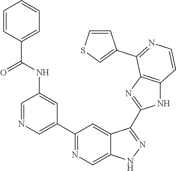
C1=NC=C(C2=NC=C3C(=C2)C(C2=NC4=C(N2)C=CN=C4C2=CSC=C2)=NN3)C=C1NC(C1=CC=CC=C1)=O
